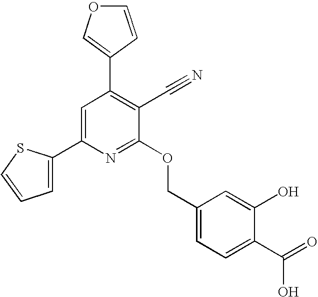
C1=CC(C2=C(C#N)C(OCC3=CC=C(C(=O)O)C(O)=C3)=NC(C3=CC=CS3)=C2)=CO1
